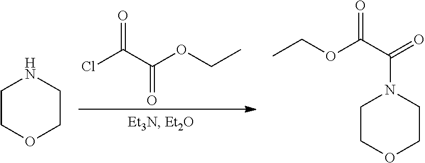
C1COCCN1.ClC(C(OCC)=O)=O.C1COCCN1C(C(OCC)=O)=O
